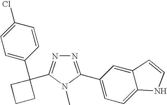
N1=C(C2=CC=C3C(=C2)C=CN3)N(C)C(C2(C3=CC=C(Cl)C=C3)CCC2)=N1
